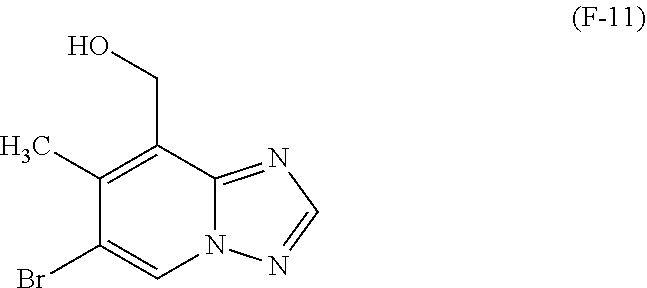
N12C(=NC=N1)C(CO)=C(C)C(Br)=C2
